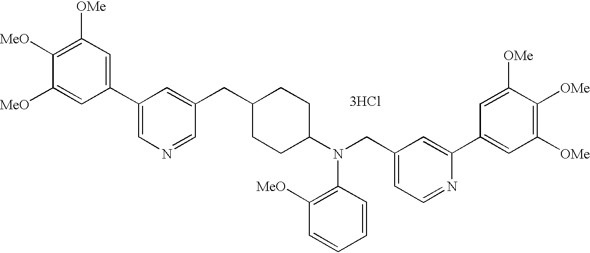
C1([OMe])=C([MeO])C([MeO])=CC(C2=CN=CC(CC3CCC(N(CC4=CC=NC(C5=CC([OMe])=C([OMe])C([OMe])=C5)=C4)C4=C([MeO])C=CC=C4)CC3)=C2)=C1.[3HCl]
